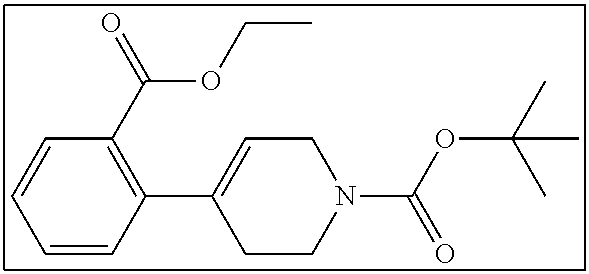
C1=CC(C2=CCN(C(OC(C)(C)C)=O)CC2)=C(C(=O)OCC)C=C1
